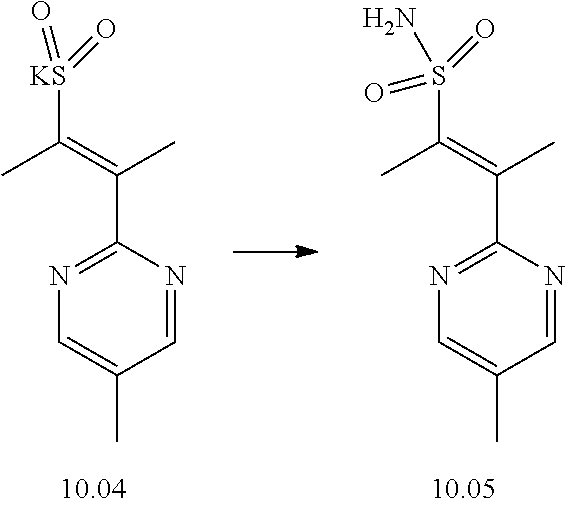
S(C(=C(C)C1=NC=C(C)C=N1)C)(=O)(N)=O.[KS](C(=C(C)C1=NC=C(C)C=N1)C)(=O)=O
